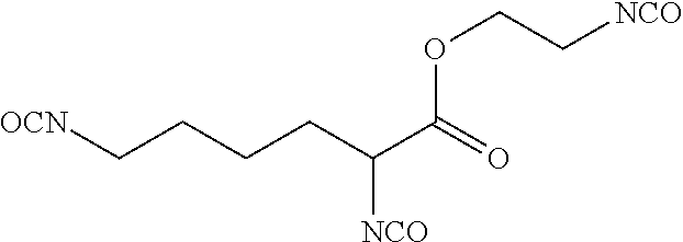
C(COC(C(CCCC[OCN])[NCO])=O)[NCO]
